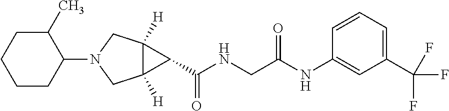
C12([H])C([H])(CN(C3CCCCC3C)C1)C2C(NCC(NC1=CC(C(F)(F)F)=CC=C1)=O)=O
